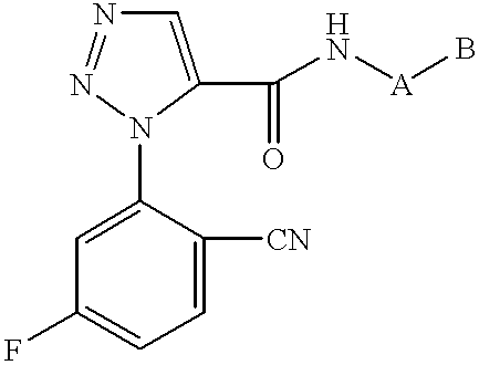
C1=C(C(N[A]B)=O)N(C2=CC(F)=CC=C2[CN])N=N1
